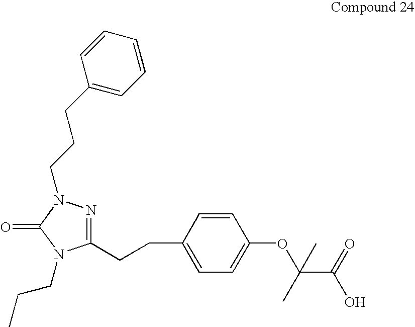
C1(CCC2=NN(CCCC3=CC=CC=C3)C(=O)N2CCC)=CC=C(OC(C)(C(O)=O)C)C=C1
